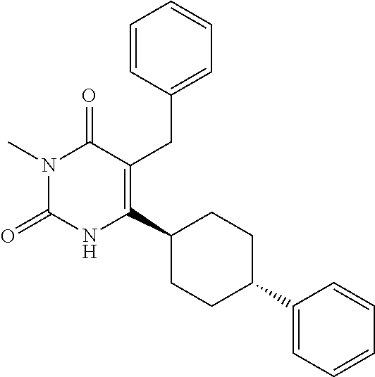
C1=CC(CC2=C(C3CCC(C4=CC=CC=C4)CC3)NC(=O)N(C)C2=O)=CC=C1
